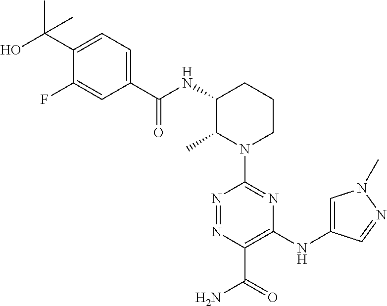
N1=NC(C(=O)N)=C(NC2=CN(C)N=C2)N=C1N1CCCC(NC(C2=CC=C(C(O)(C)C)C(F)=C2)=O)C1C
